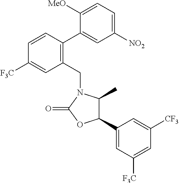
C1(CN2C(C)C(C3=CC([F3C])=CC([CF3])=C3)OC2=O)=C(C2=CC([NO2])=CC=C2[MeO])C=CC([F3C])=C1
